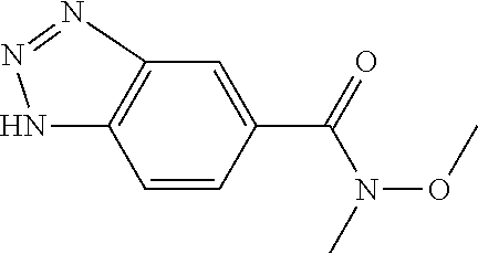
C1=CC(C(=O)N(C)OC)=CC2=C1NN=N2
